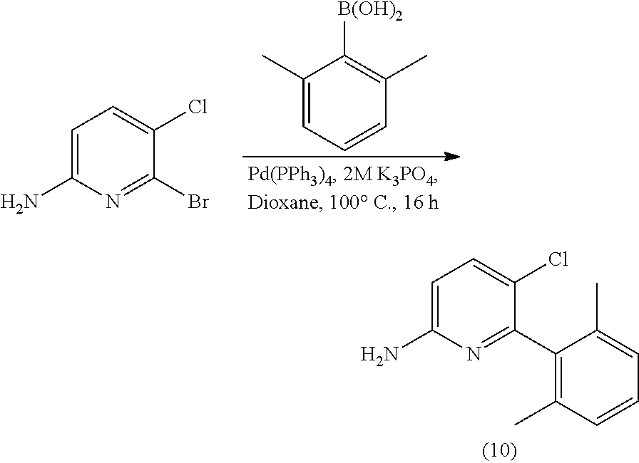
C1=C(N)N=C(Br)C(Cl)=C1.C1(C)=CC=CC(C)=C1[B(OH)2].C1=C(N)N=C(C2=C(C)C=CC=C2C)C(Cl)=C1
